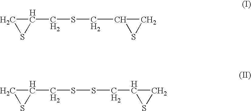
C1SC1CSCC1SC1.C1SC1CSSCC1SC1
